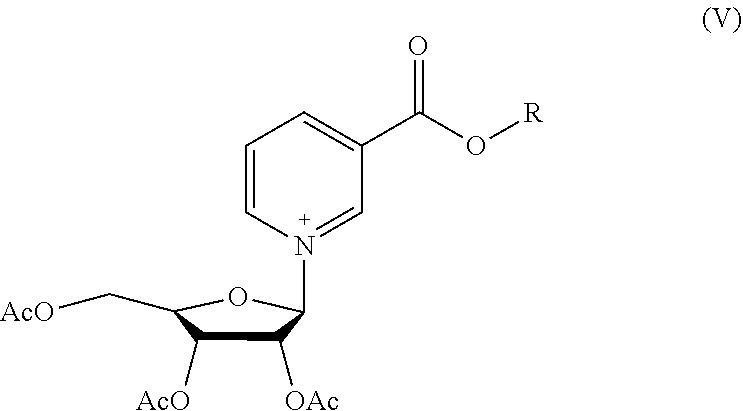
C1=CN(C2C([OAc])C([AcO])C(C[AcO])O2)=CC(C(O[R])=O)=C1
